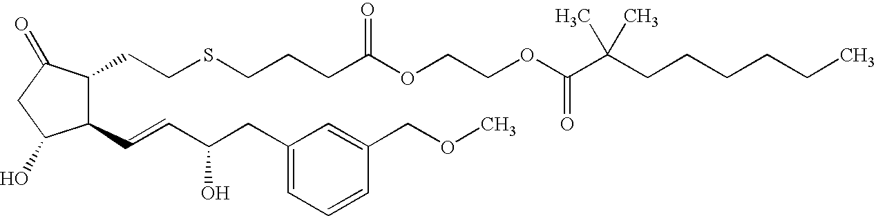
C1(C=CC(CC2=CC=CC(COC)=C2)O)C(CCSCCCC(OCCOC(C(CCCCCC)(C)C)=O)=O)C(=O)CC1O
